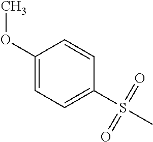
C1(S(C)(=O)=O)=CC=C(OC)C=C1
